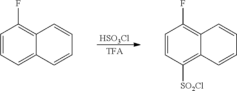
[HSO3Cl].[TFA].C1=CC=C2C(=C1F)C=CC=C2.C1=CC([SO2Cl])=C2C(=C1F)C=CC=C2
